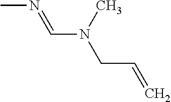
CN=CN(C)CC=C
